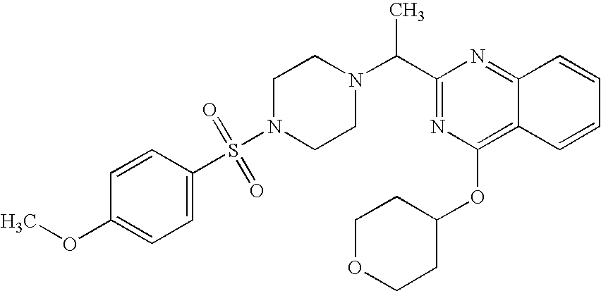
C1(OC)=CC=C(S(N2CCN(C(C3=NC(OC4CCOCC4)=C4C(=N3)C=CC=C4)C)CC2)(=O)=O)C=C1
